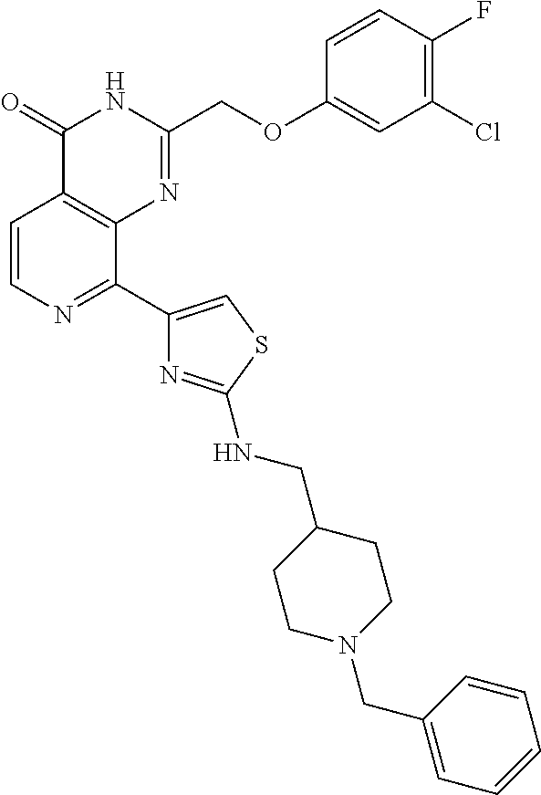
C1=CN=C(C2=CSC(NCC3CCN(CC4=CC=CC=C4)CC3)=N2)C2=C1C(=O)NC(COC1=CC(Cl)=C(F)C=C1)=N2
